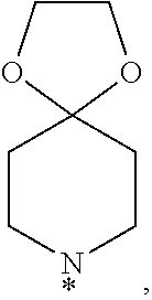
C1C[N*]CCC12OCCO2
